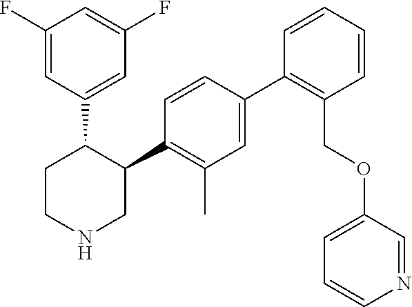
C1(C2=C(C)C=C(C3=C(COC4=CC=CN=C4)C=CC=C3)C=C2)C(C2=CC(F)=CC(F)=C2)CCNC1
